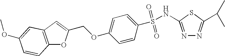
C(OC1=CC=C(S(=O)(=O)NC2=NN=C(C(C)C)S2)C=C1)C1=CC2=C(O1)C=CC(OC)=C2
